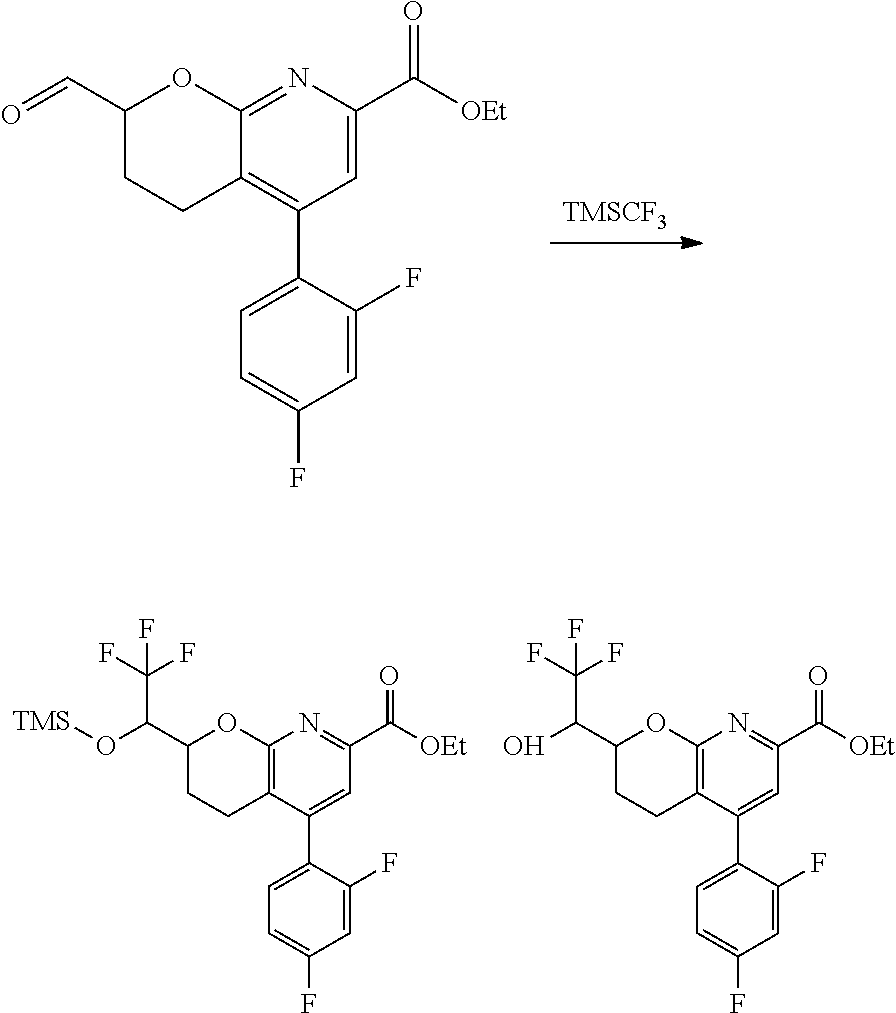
[TMSCF3].C12=NC(C(=O)[OEt])=CC(C3=CC=C(F)C=C3F)=C1CCC(C=O)O2.C12=C(C(C3=CC=C(F)C=C3F)=CC(C(=O)[OEt])=N1)CCC(C(O[TMS])C(F)(F)F)O2.C12=C(C(C3=CC=C(F)C=C3F)=CC(C(=O)[OEt])=N1)CCC(C(O)C(F)(F)F)O2
